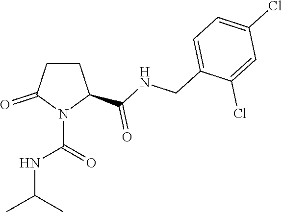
C1CC(C(NCC2=CC=C(Cl)C=C2Cl)=O)N(C(=O)NC(C)C)C1=O
